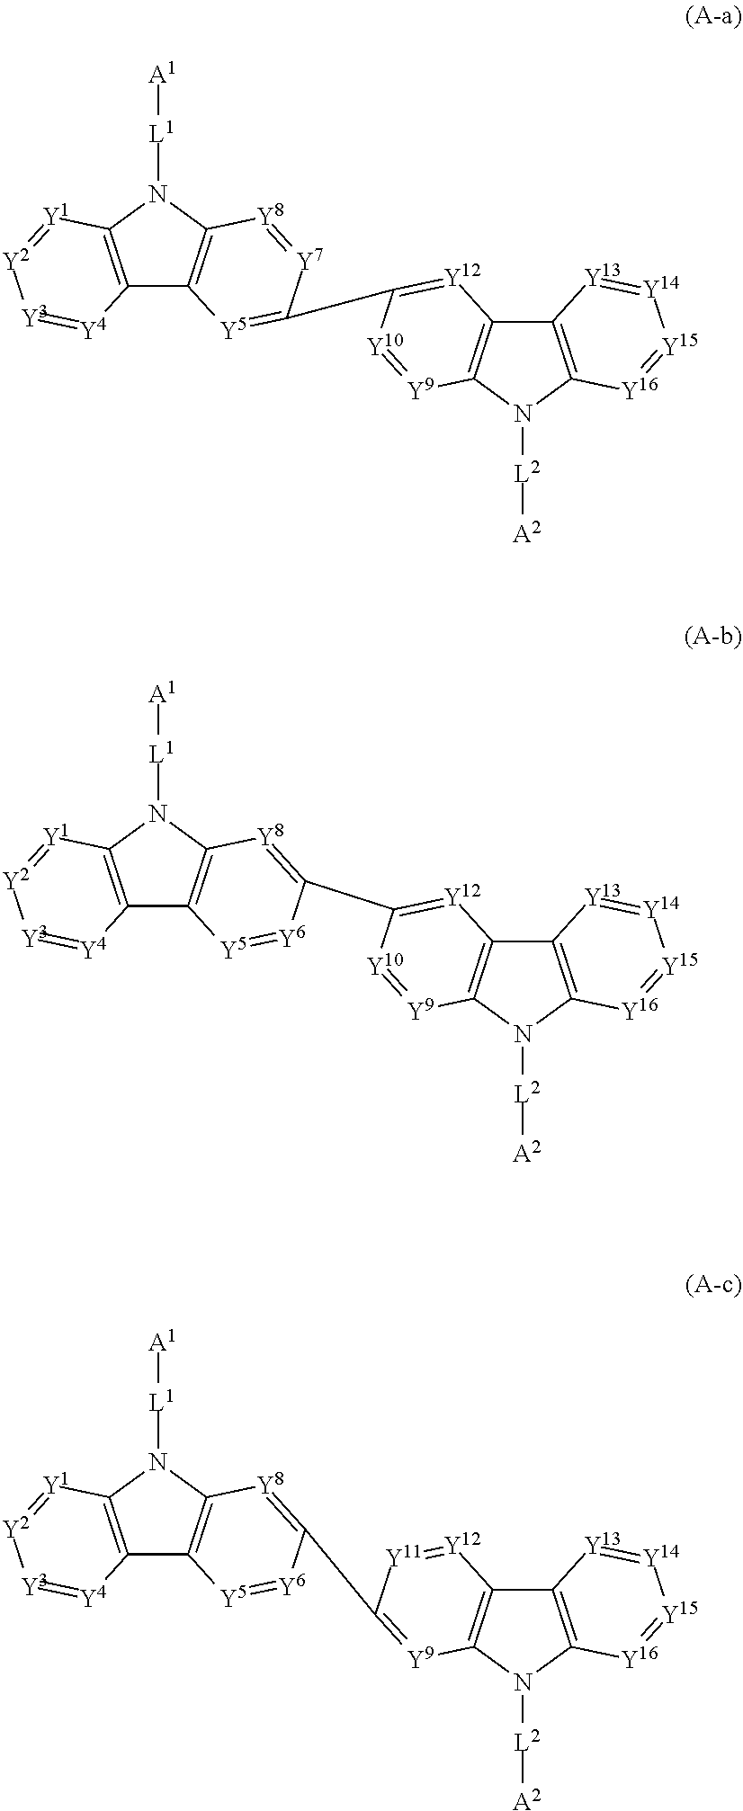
C12=C(N([L1][A1])C3=C1[Y5]=C(C1=[Y12]C4=C(N([L2][A2])C5=C4[Y13]=[Y14][Y15]=[Y16]5)[Y9]=[Y10]1)[Y7]=[Y8]3)[Y1]=[Y2][Y3]=[Y4]2.C12=C(N([L1][A1])C3=C1[Y5]=[Y6]C(C1=[Y12]C4=C(N([L2][A2])C5=C4[Y13]=[Y14][Y15]=[Y16]5)[Y9]=[Y10]1)=[Y8]3)[Y1]=[Y2][Y3]=[Y4]2.C12=C(N([L1][A1])C3=C1[Y5]=[Y6]C(C1=[Y9]C4=C(C5=C(N4[L2][A2])[Y16]=[Y15][Y14]=[Y13]5)[Y12]=[Y11]1)=[Y8]3)[Y1]=[Y2][Y3]=[Y4]2
